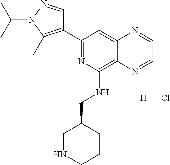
C1(C2=NC(NCC3CNCCC3)=C3C(=C2)N=CC=N3)=C(C)N(C(C)C)N=C1.[H]Cl
